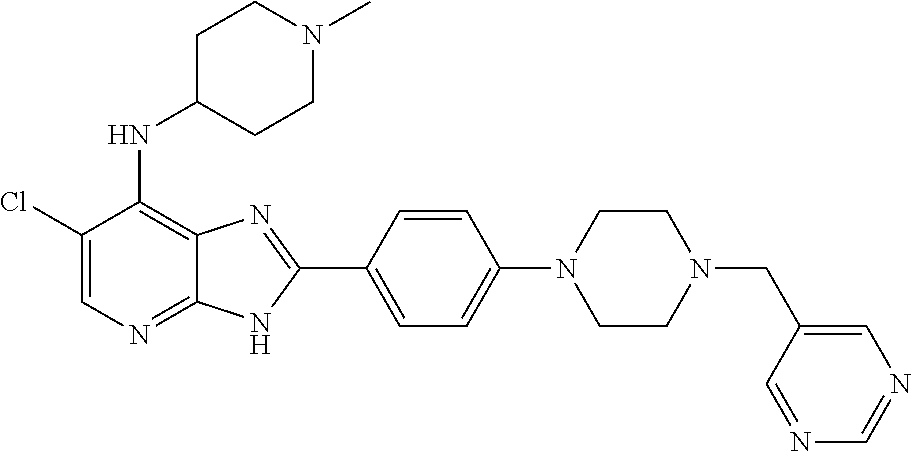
C1(Cl)=CN=C2C(=C1NC1CCN(C)CC1)N=C(C1=CC=C(N3CCN(CC4=CN=CN=C4)CC3)C=C1)N2
